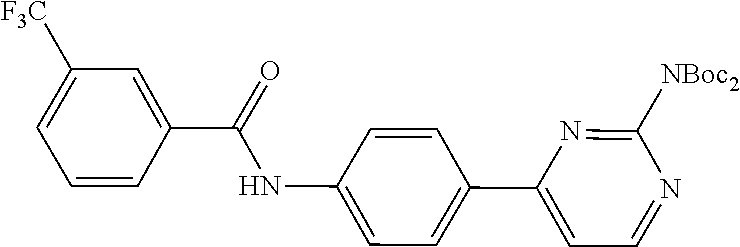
C1=CC(C2=CC=NC([NBoc2])=N2)=CC=C1NC(=O)C1=CC([F3C])=CC=C1
